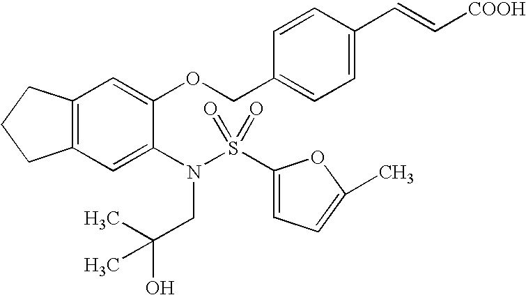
C12=C(C=C(N(S(=O)(=O)C3=CC=C(C)O3)CC(O)(C)C)C(OCC3=CC=C(C=C[COOH])C=C3)=C1)CCC2
